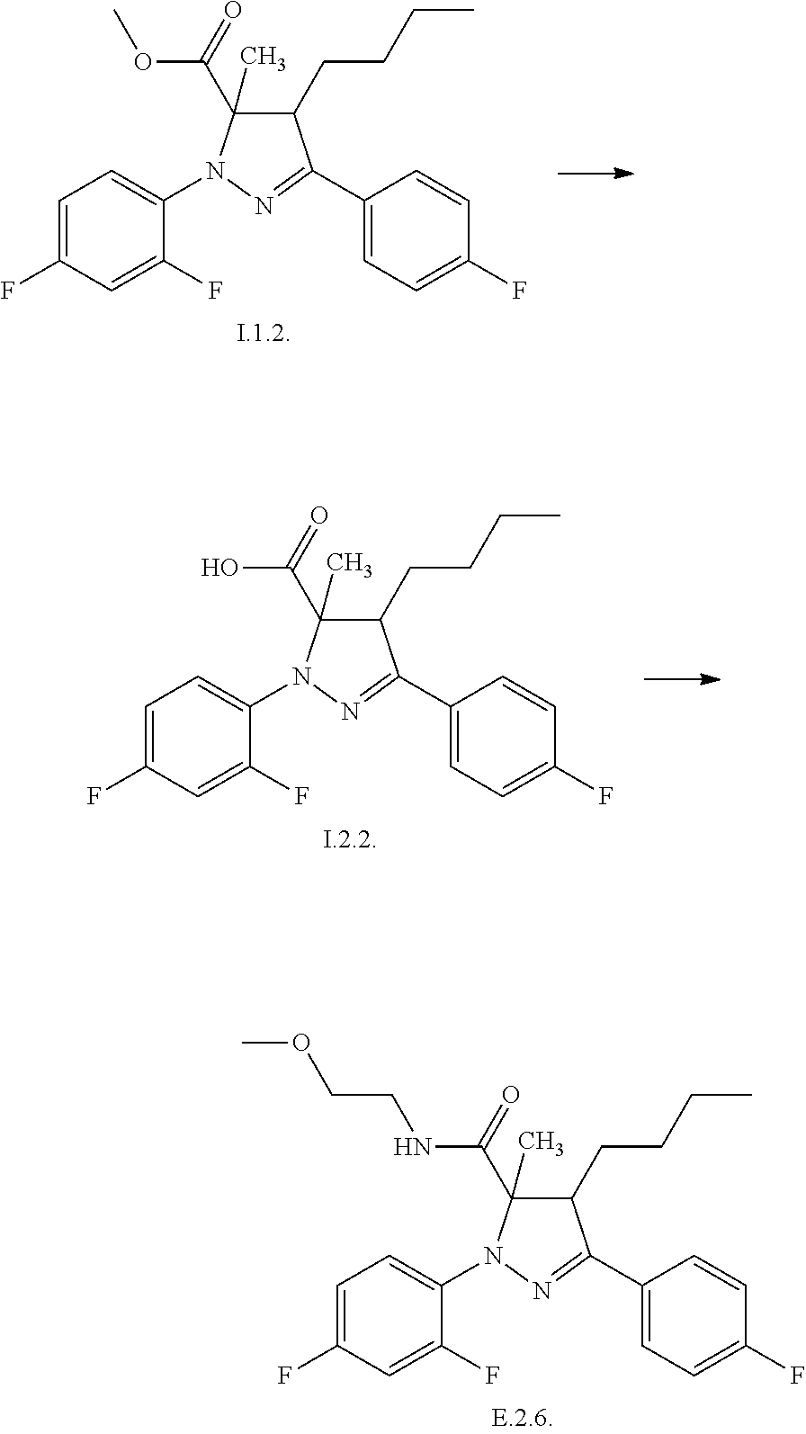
C1(F)=CC=C(C2=NN(C3=CC=C(F)C=C3F)C(C(=O)OC)(C)C2CCCC)C=C1.C1(F)=CC=C(C2=NN(C3=CC=C(F)C=C3F)C(C(=O)O)(C)C2CCCC)C=C1.C1(F)=CC=C(C2=NN(C3=CC=C(F)C=C3F)C(C(=O)NCCOC)(C)C2CCCC)C=C1
